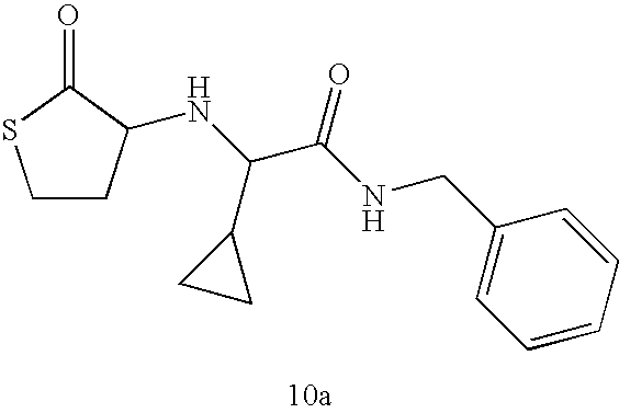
C1CC(NC(C(NCC2=CC=CC=C2)=O)C2CC2)C(=O)S1
